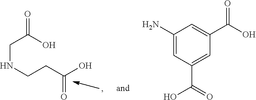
N(CCC(O)=O)CC(O)=O.C1(N)=CC(C(O)=O)=CC(C(O)=O)=C1
